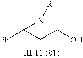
C1([Ph])C(CO)N1[R]
